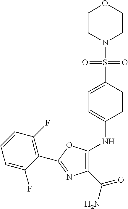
C1=C(F)C(C2=NC(C(N)=O)=C(NC3=CC=C(S(N4CCOCC4)(=O)=O)C=C3)O2)=C(F)C=C1
